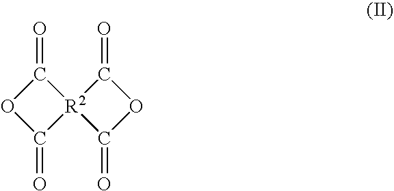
C1(=O)OC(=O)[R2]12C(=O)OC2=O
